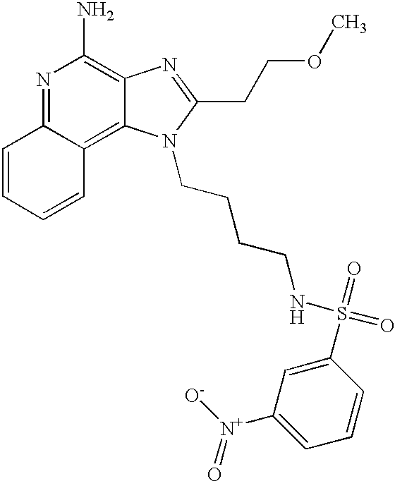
N1=C2C(=C3C(=C1N)N=C(CCOC)N3CCCCNS(=O)(=O)C1=CC([N+]([O-])=O)=CC=C1)C=CC=C2
